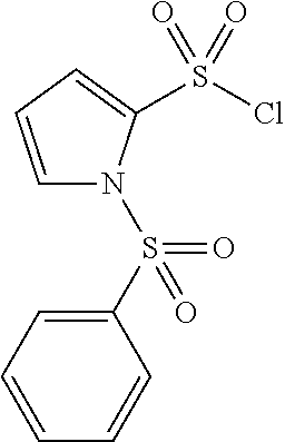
C1(S(=O)(=O)N2C=CC=C2S(Cl)(=O)=O)=CC=CC=C1
